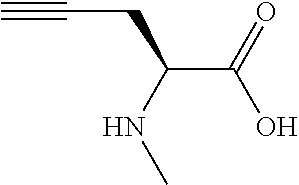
C(C(NC)CC#C)(O)=O
